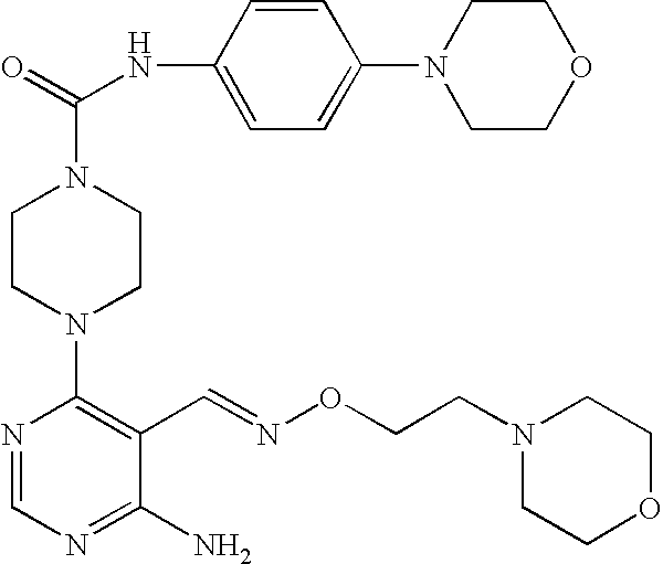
C1CN(C2=C(C=NOCCN3CCOCC3)C(N)=NC=N2)CCN1C(=O)NC1=CC=C(N2CCOCC2)C=C1
